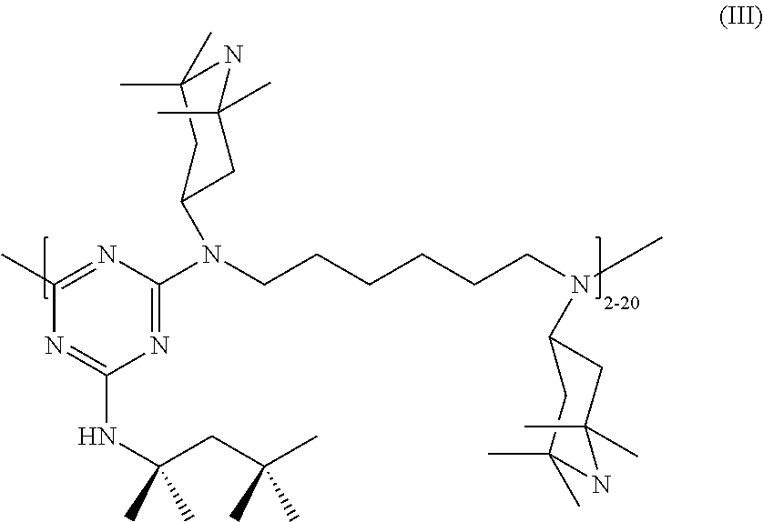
N1=C(N(CCCCCCN(C)C2CC(C)(C)NC(C)(C)C2)C2CC(C)(C)NC(C)(C)C2)N=C(C)N=C1NC(CC(C)(C)C)(C)C
